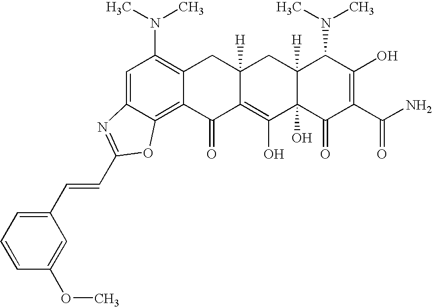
C1=C2C(=C3C(=C1N(C)C)CC1([H])C(=C(O)C4(O)C([H])(C1)C(N(C)C)C(O)=C(C(N)=O)C4=O)C3=O)OC(C=CC1=CC=CC(OC)=C1)=N2
